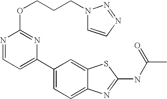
C1(C2=CC=C3C(=C2)SC(NC(C)=O)=N3)=CC=NC(OCCCN2C=CN=N2)=N1
